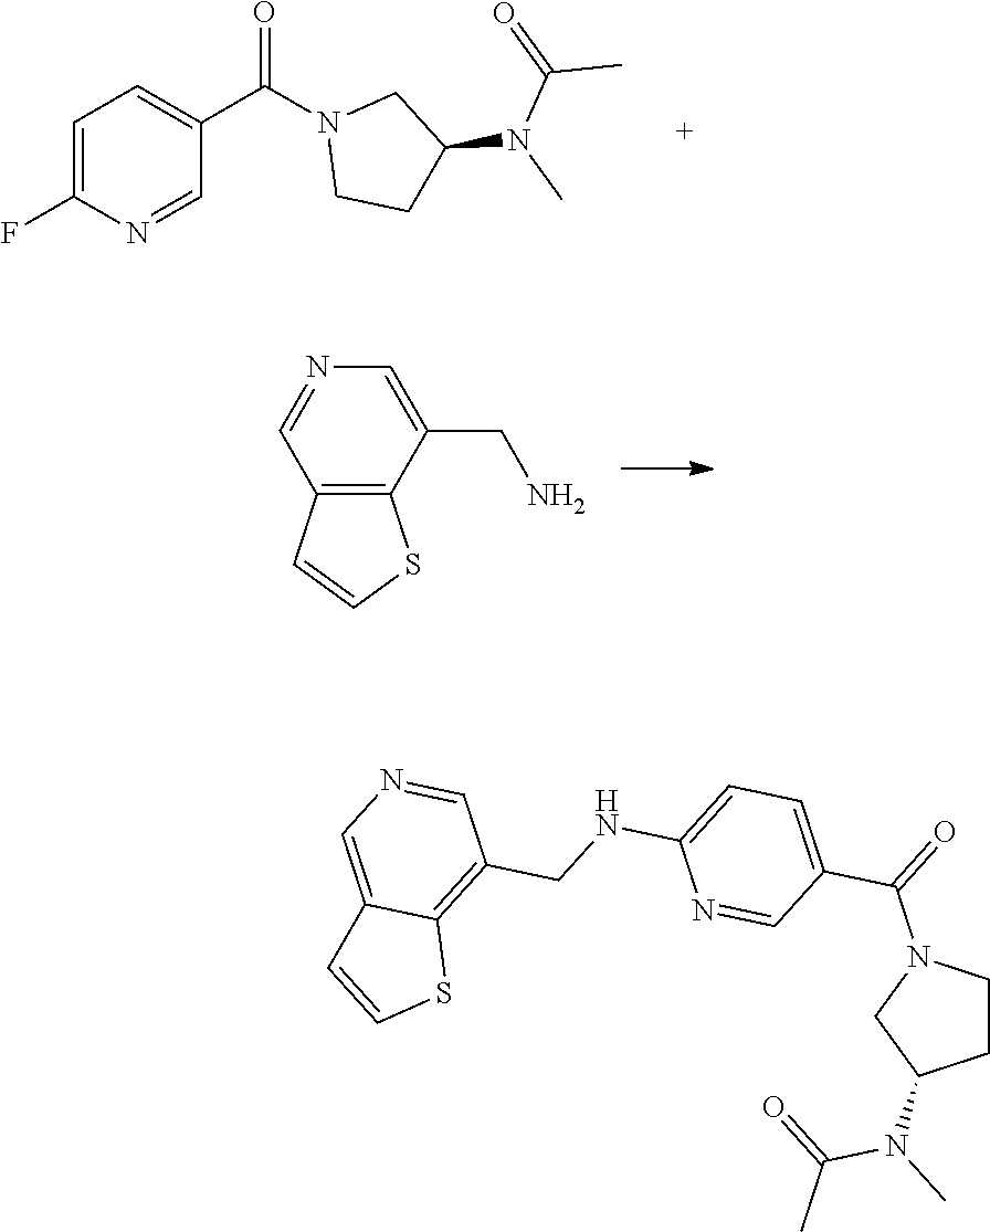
O=C(C)N(C)C1CCN(C(C2=CC=C(F)N=C2)=O)C1.C1=NC=C(CN)C2=C1C=CS2.N(C)(C(=O)C)C1CN(C(C2=CC=C(NCC3=C4C(=CN=C3)C=CS4)N=C2)=O)CC1
